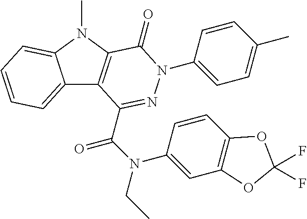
C12=CC=CC=C1N(C)C1=C2C(C(N(C2=CC3=C(C=C2)OC(F)(F)O3)CC)=O)=NN(C2=CC=C(C)C=C2)C1=O
